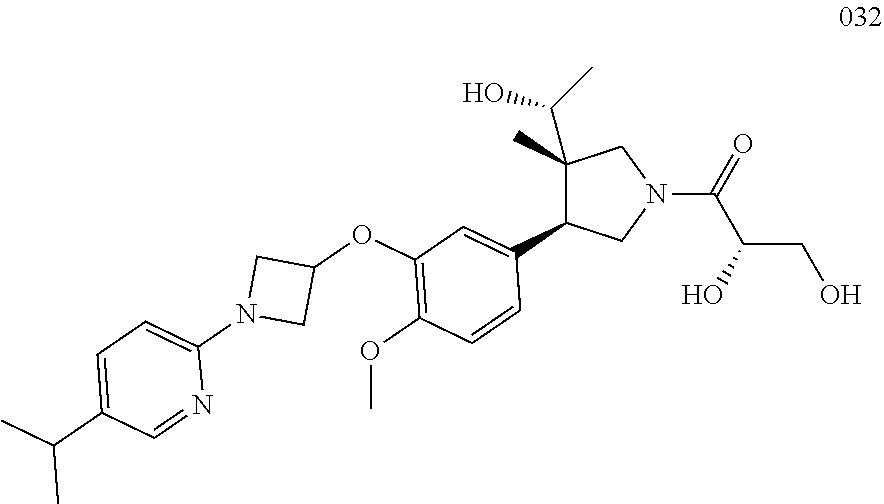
C1=C(C(C)C)C=NC(N2CC(OC3=C(OC)C=CC(C4C(C)(C(C)O)CN(C(=O)C(O)CO)C4)=C3)C2)=C1
